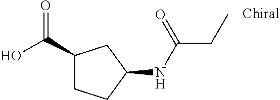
C1(C(=O)O)CCC(NC(CC)=O)C1
